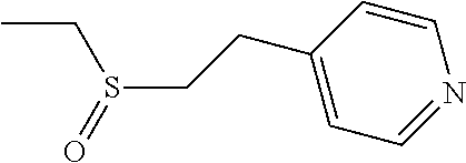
CCS(CCC1=CC=NC=C1)=O
